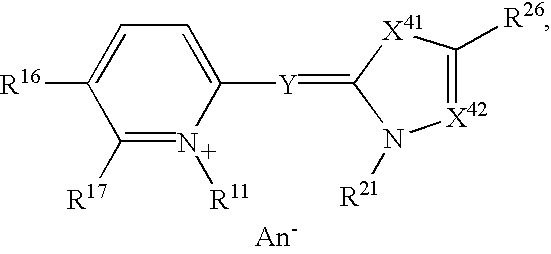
C1([Y]=C2N([R21])[X42]=C([R26])[X41]2)=CC=C([R16])C([R17])=N1[R11]
